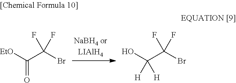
O=C([EtO])C(Br)(F)F.[H]C(O)(C(Br)(F)F)[H]
